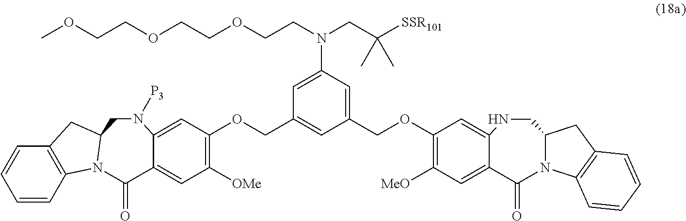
O(CC1=CC(COC2=C([MeO])C=C3C(=C2)NCC2N(C3=O)C3=C(C2)C=CC=C3)=CC(N(CC([SSR101])(C)C)CCOCCOCCOC)=C1)C1=C([OMe])C=C2C(=O)N3C4=C(C=CC=C4)CC3CN([P3])C2=C1
